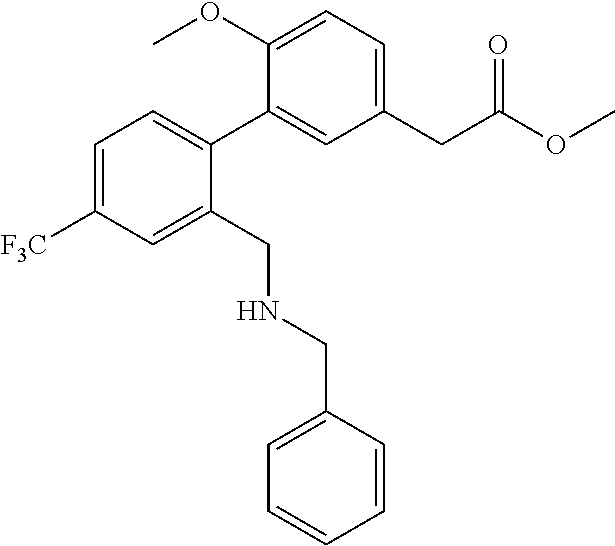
C1=C([F3C])C=C(CNCC2=CC=CC=C2)C(C2=CC(CC(OC)=O)=CC=C2OC)=C1
